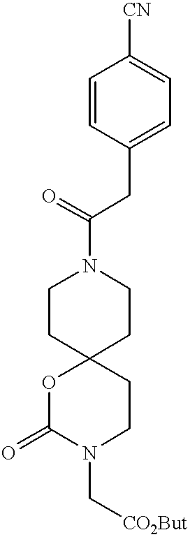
C1=CC(CC(=O)N2CCC3(CC2)OC(=O)N(C[CO2But])CC3)=CC=C1[CN]
